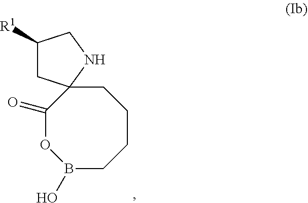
B1(O)CCCCC2(C(=O)O1)CC([R1])CN2
